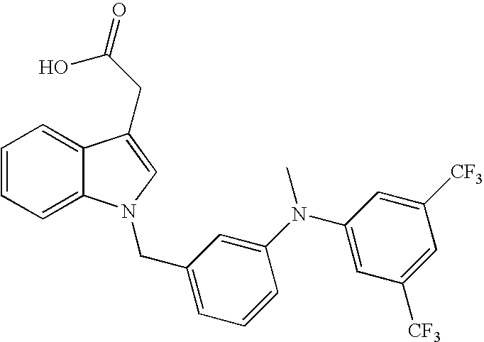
C1=CC=C2C(=C1)C(CC(O)=O)=CN2CC1=CC=CC(N(C2=CC([CF3])=CC([CF3])=C2)C)=C1
